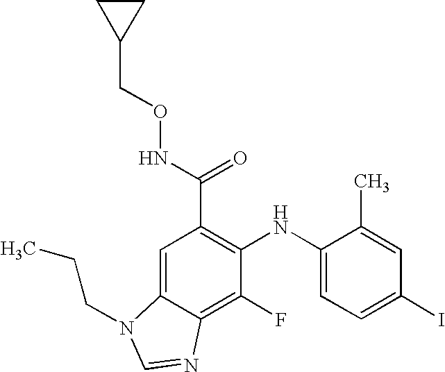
C(C1=C(NC2=CC=C(I)C=C2C)C(F)=C2C(=C1)N(CCC)C=N2)(NOCC1CC1)=O
